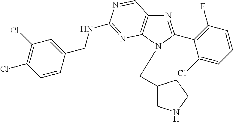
N1=C(C2=C(F)C=CC=C2Cl)N(CC2CNCC2)C2=C1C=NC(NCC1=CC(Cl)=C(Cl)C=C1)=N2
